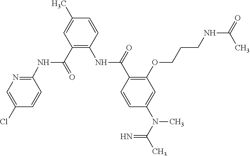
C1(C(=O)NC2=NC=C(Cl)C=C2)=C(NC(=O)C2=C(OCCCNC(=O)C)C=C(N(C(C)=N)C)C=C2)C=CC(C)=C1
